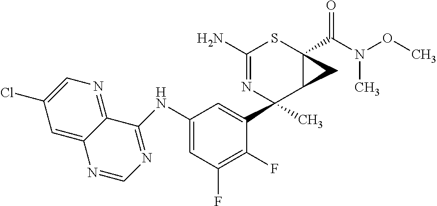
N(C1=CC(F)=C(F)C(C2(C)N=C(N)SC3(C(N(OC)C)=O)C2C3)=C1)C1=NC=NC2=CC(Cl)=CN=C12
